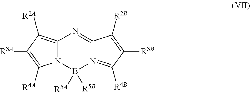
C12=C([R2A])C([R3A])=C([R4A])N1B([R5B])([R5A])N1=C([R4B])C([R3B])=C([R2B])C1=N2
